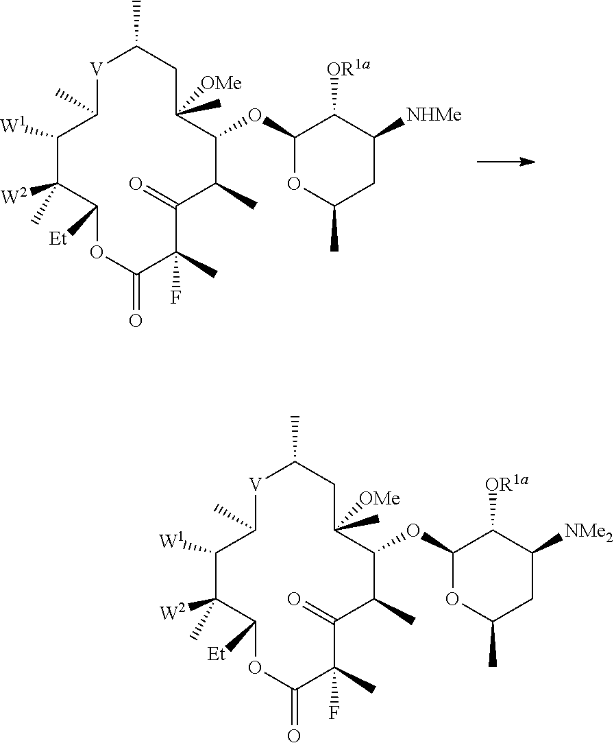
[V]1C(C)C([W1])C([W2])(C)C([Et])OC(=O)C(C)(F)C(=O)C(C)C(OC2OC(C)CC([NHMe])C2[OR1a])C(C)([OMe])CC1C.[V]1C(C)C([W1])C([W2])(C)C([Et])OC(=O)C(C)(F)C(=O)C(C)C(OC2OC(C)CC([NMe2])C2[OR1a])C(C)([OMe])CC1C
